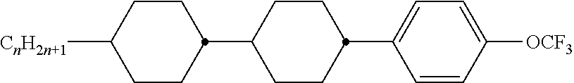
C1CC(C2CCC(C3=CC=C([OCF3])C=C3)CC2)CCC1[CnH2n+1]
